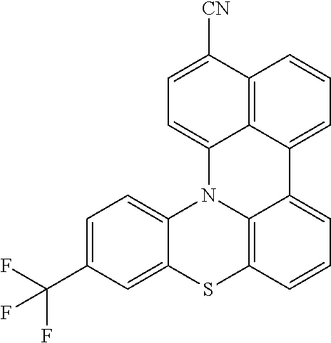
C1([CN])=CC=C2C3=C1C=CC=C3C1=CC=CC3=C1N2C1=CC=C(C(F)(F)F)C=C1S3
